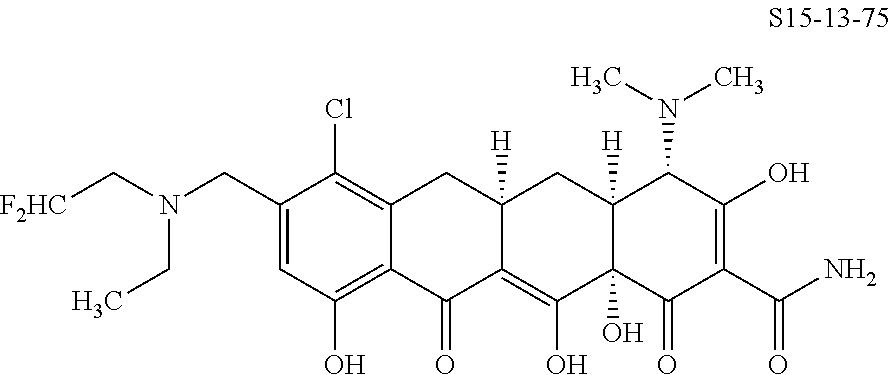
C(C1=CC(O)=C2C(=C1Cl)CC1([H])C(=C(O)C3(O)C([H])(C1)C(N(C)C)C(O)=C(C(N)=O)C3=O)C2=O)N(C[F2HC])CC
